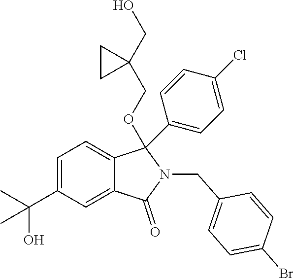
C1=C(C(O)(C)C)C=C2C(=C1)C(OCC1(CO)CC1)(C1=CC=C(Cl)C=C1)N(CC1=CC=C(Br)C=C1)C2=O
